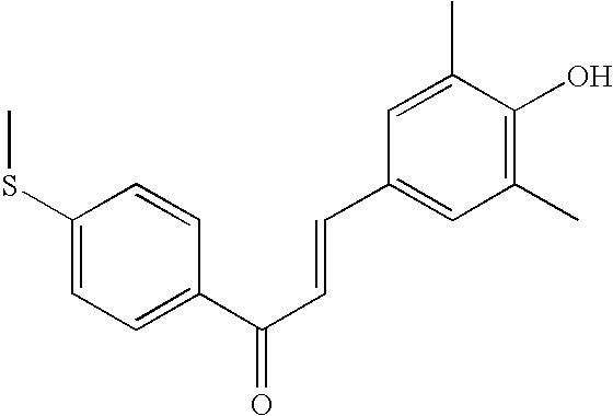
C1(SC)=CC=C(C(C=CC2=CC(C)=C(O)C(C)=C2)=O)C=C1
